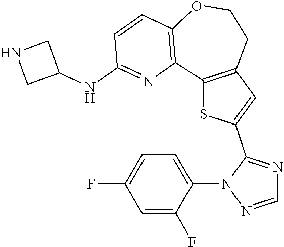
C12=C(C=C(C3=NC=NN3C3=CC=C(F)C=C3F)S1)CCOC1=C2N=C(NC2CNC2)C=C1
